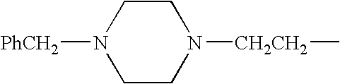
C1CN([PhCH2])CCN1[CH2CH2]C
